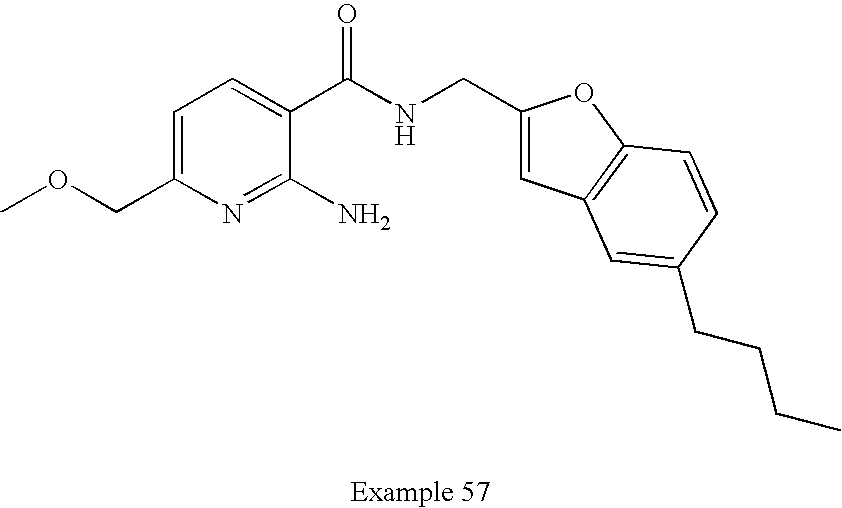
C1=C(COC)N=C(N)C(C(NCC2=CC3=C(O2)C=CC(CCCC)=C3)=O)=C1
